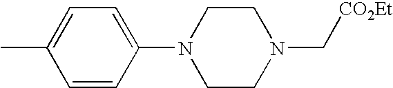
C1=CC(N2CCN(C[CO2Et])CC2)=CC=C1C
